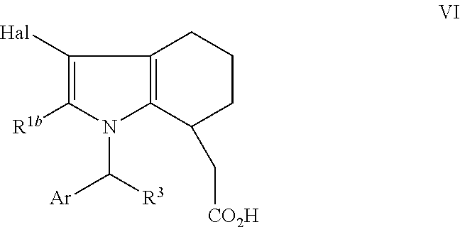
C12=C(C(C[CO2H])CCC1)N(C([R3])[Ar])C([R1b])=C2[Hal]
